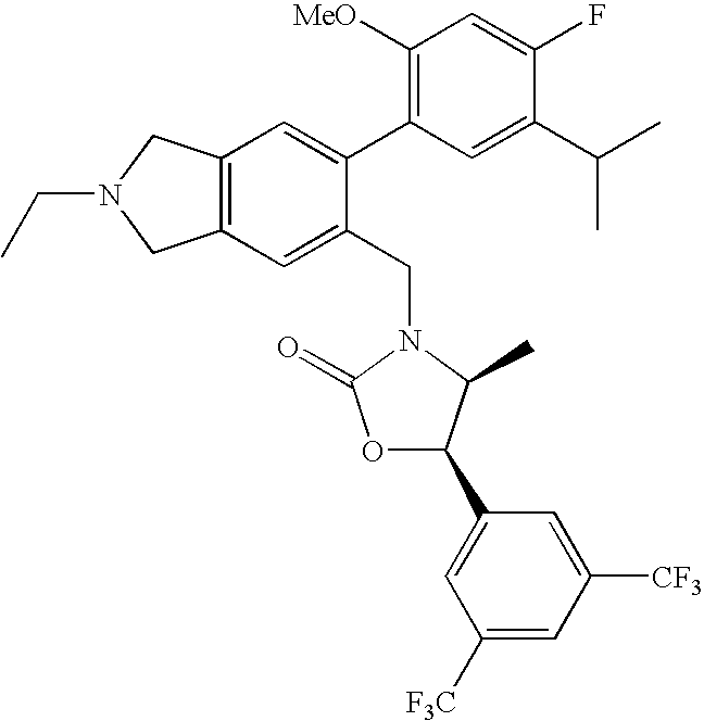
C12=C(C=C(CN3C(C)C(C4=CC([F3C])=CC([CF3])=C4)OC3=O)C(C3=C([MeO])C=C(F)C(C(C)C)=C3)=C1)CN(CC)C2
